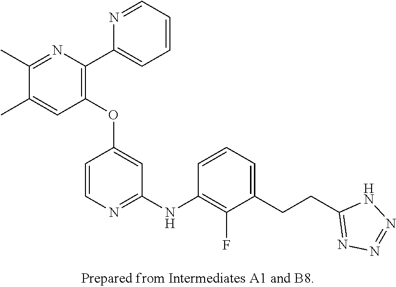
C1=CC=NC(C2=C(OC3=CC(NC4=C(F)C(CCC5=NN=NN5)=CC=C4)=NC=C3)C=C(C)C(C)=N2)=C1
